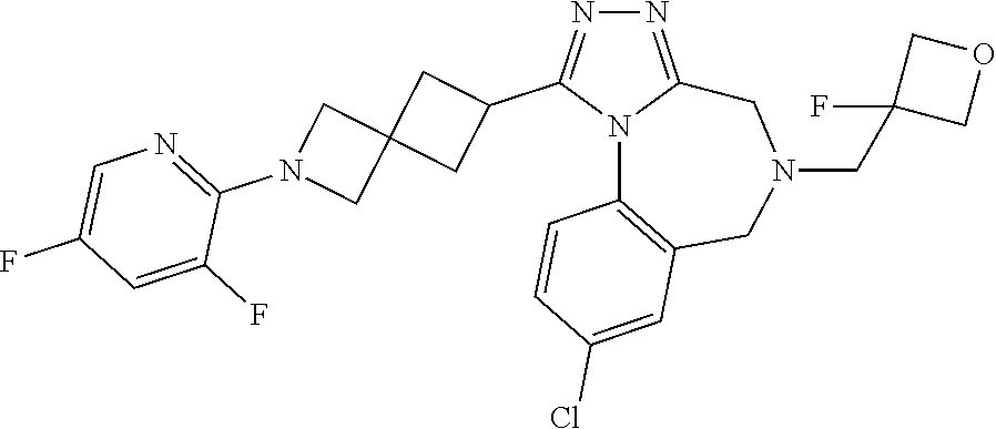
N1=C2N(C(C3CC4(C3)CN(C3=NC=C(F)C=C3F)C4)=N1)C1=C(CN(CC3(F)COC3)C2)C=C(Cl)C=C1
